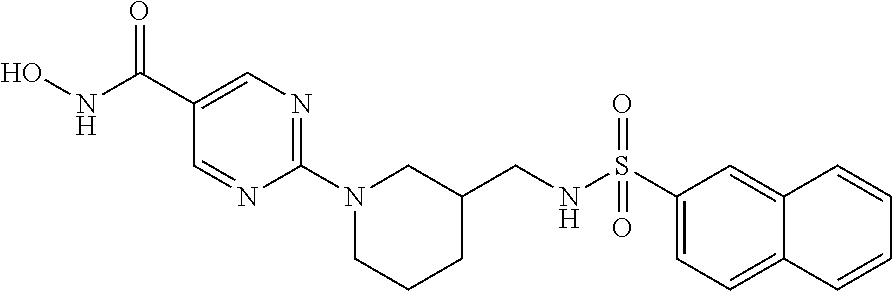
C1(C(=O)NO)=CN=C(N2CC(CNS(C3=CC=C4C(=C3)C=CC=C4)(=O)=O)CCC2)N=C1
